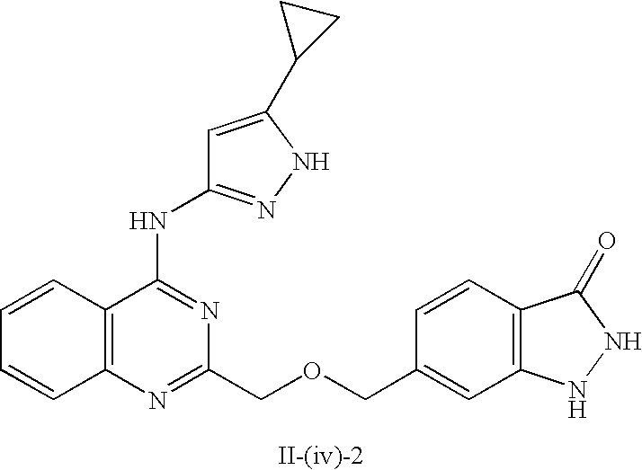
C12=C(N=C(COCC3=CC4=C(C=C3)C(=O)NN4)N=C1NC1=NNC(C3CC3)=C1)C=CC=C2
